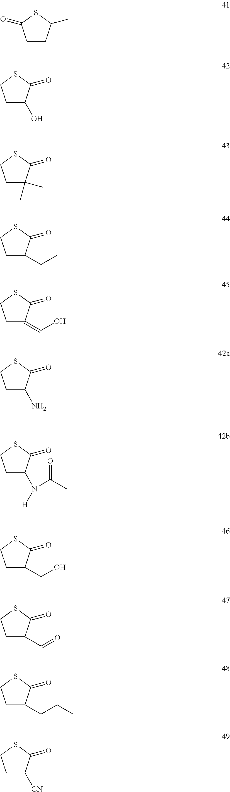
C1CC(=O)SC1C.C1C(O)C(=O)SC1.C1C(C)(C)C(=O)SC1.C1C(CC)C(=O)SC1.C1C(=CO)C(=O)SC1.C1C(N)C(=O)SC1.C1C(N(C(C)=O)[H])C(=O)SC1.C1C(CO)C(=O)SC1.C1C(C=O)C(=O)SC1.C1C(CCC)C(=O)SC1.C1C([CN])C(=O)SC1
